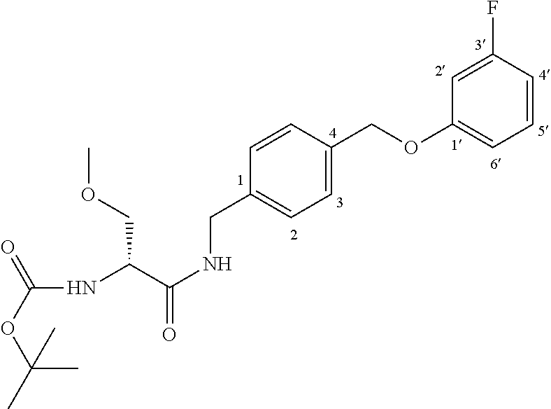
C(C(C(NCC1=CC=C(COC2=CC=CC(F)=C2)C=C1)=O)NC(OC(C)(C)C)=O)OC
